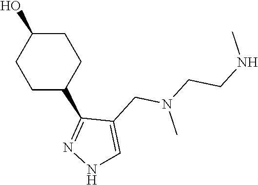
C1C(O)CCC(C2=NNC=C2CN(CCNC)C)C1
